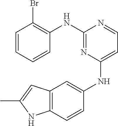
C1=CC=CC(NC2=NC(NC3=CC4=C(C=C3)NC(C)=C4)=CC=N2)=C1Br
